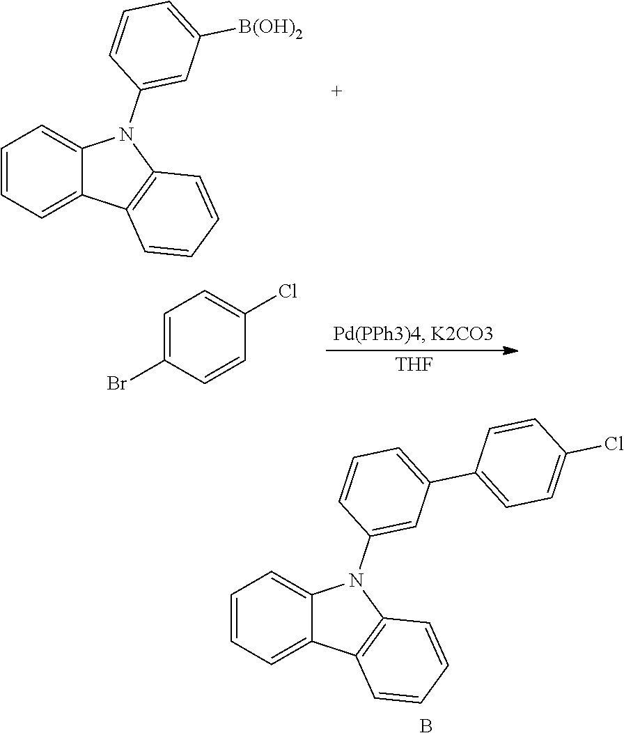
C1=CC=C2C(=C1)C1=C(N2C2=CC([B(OH)2])=CC=C2)C=CC=C1.[THF].C1=C(Cl)C=CC(Br)=C1.C12=CC=CC=C1N(C1=CC(C3=CC=C(Cl)C=C3)=CC=C1)C1=C2C=CC=C1.B
